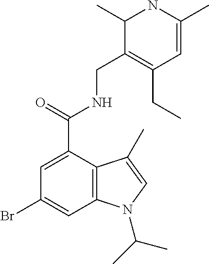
BrC1=CC2=C(C(C(=O)NCC3=C(CC)C=C(C)NC3C)=C1)C(C)=CN2C(C)C
